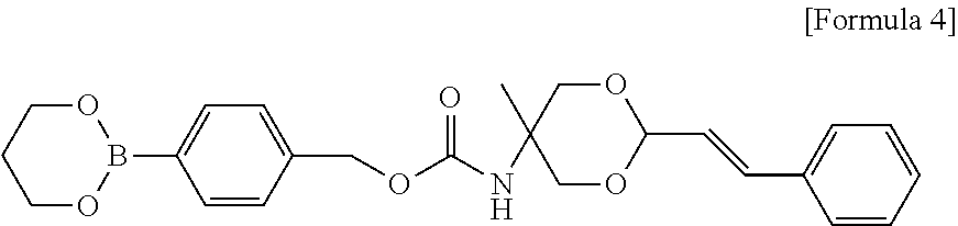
C1OB(C2=CC=C(COC(=O)NC3(C)COC(C=CC4=CC=CC=C4)OC3)C=C2)OCC1
